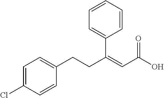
C1=C(Cl)C=CC(CCC(=CC(O)=O)C2=CC=CC=C2)=C1
